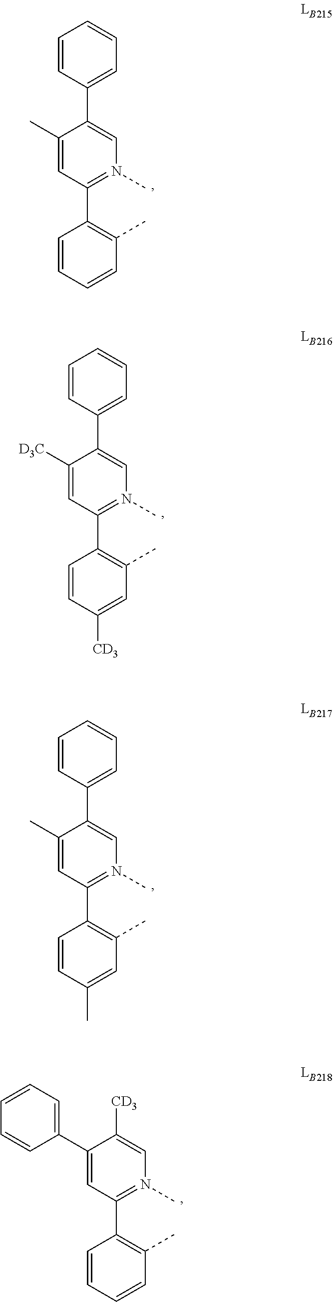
C1(C2=C(C)C=CC=C2)=N(C)C=C(C2=CC=CC=C2)C(C)=C1.C1(C2=C(C)C=C([CD3])C=C2)=N(C)C=C(C2=CC=CC=C2)C([D3C])=C1.C1(C2=C(C)C=C(C)C=C2)=N(C)C=C(C2=CC=CC=C2)C(C)=C1.C1(C2=C(C)C=CC=C2)=N(C)C=C([CD3])C(C2=CC=CC=C2)=C1
